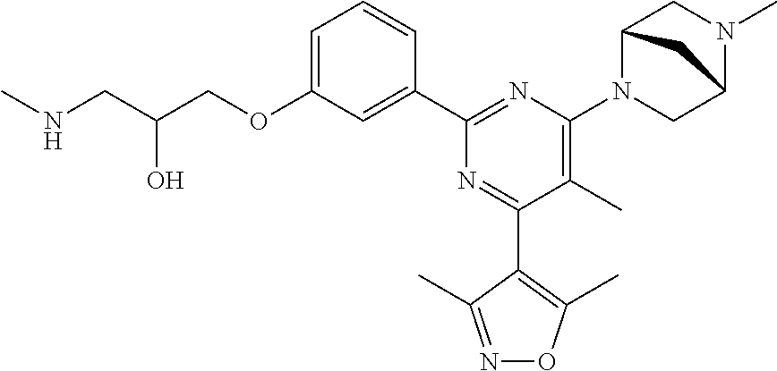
C1=C(OCC(CNC)O)C=C(C2=NC(N3C4CN(C)C(C3)C4)=C(C)C(C3=C(C)ON=C3C)=N2)C=C1
